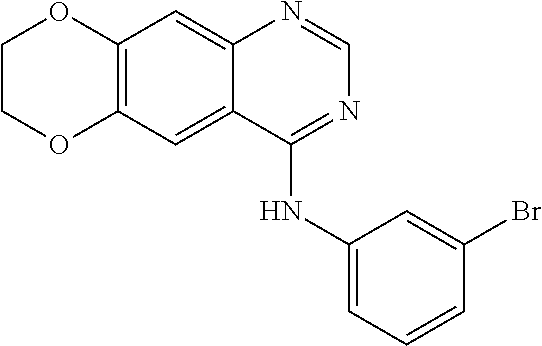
C12=C(C=C3C(=C1)N=CN=C3NC1=CC=CC(Br)=C1)OCCO2
